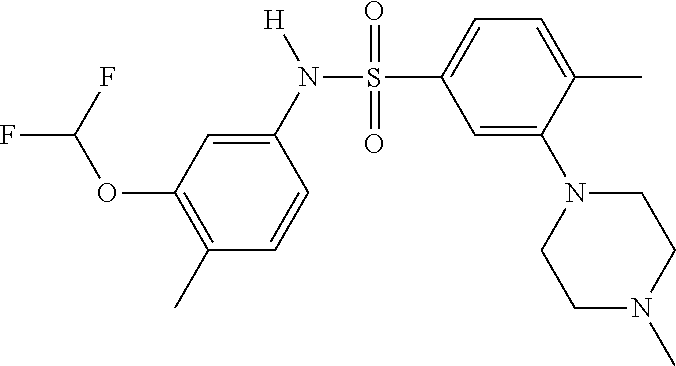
S(N(C1=CC(OC(F)F)=C(C)C=C1)[H])(=O)(=O)C1=CC=C(C)C(N2CCN(C)CC2)=C1
